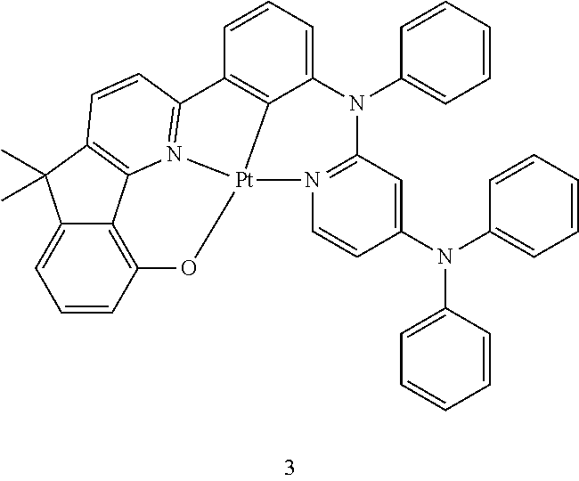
C1=CC2=C3C(=C1)C(C)(C)C1=C3N3=C(C=C1)C1=C4C(=CC=C1)N(C1=CC=CC=C1)C1=N(C=CC(N(C5=CC=CC=C5)C5=CC=CC=C5)=C1)[Pt]34O2
